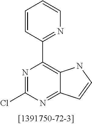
N1=C(Cl)N=C2C(=C1C1=NC=CC=C1)NC=C2
